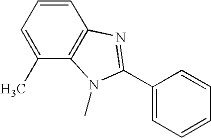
C1(C)=CC=CC2=C1N(C)C(C1=CC=CC=C1)=N2
